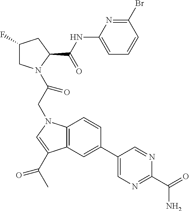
C1(F)CN(C(CN2C3=C(C(C(C)=O)=C2)C=C(C2=CN=C(C(=O)N)N=C2)C=C3)=O)C(C(NC2=CC=CC(Br)=N2)=O)C1
